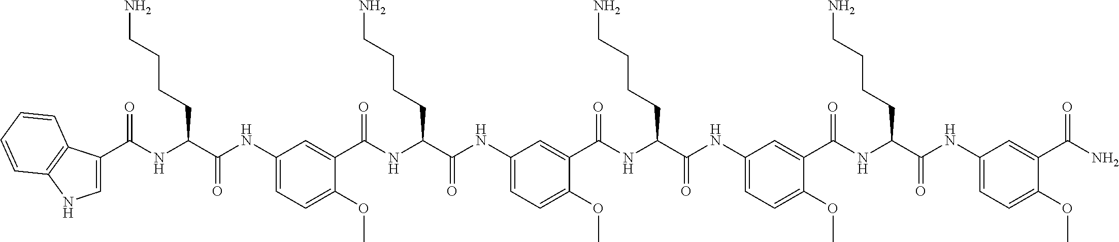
C1(NC(C(NC(=O)C2=CNC3=C2C=CC=C3)CCCCN)=O)=CC=C(OC)C(C(NC(C(NC2=CC=C(OC)C(C(NC(C(NC3=CC=C(OC)C(C(NC(C(NC4=CC=C(OC)C(C(N)=O)=C4)=O)CCCCN)=O)=C3)=O)CCCCN)=O)=C2)=O)CCCCN)=O)=C1
